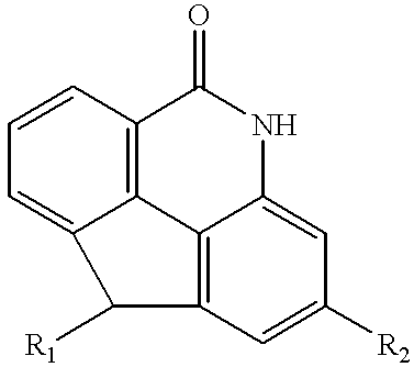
C1=CC=C2C3=C1C(=O)NC1=CC([R2])=CC(=C31)C2[R1]
